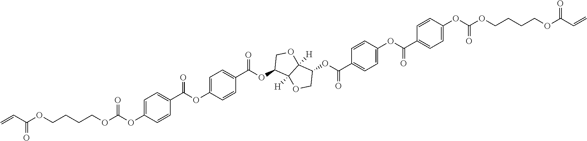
C=CC(OCCCCOC(OC1=CC=C(C(OC2=CC=C(C(=O)OC3C4([H])C([H])(OC3)C(OC(=O)C3=CC=C(OC(=O)C5=CC=C(OC(=O)OCCCCOC(C=C)=O)C=C5)C=C3)CO4)C=C2)=O)C=C1)=O)=O
